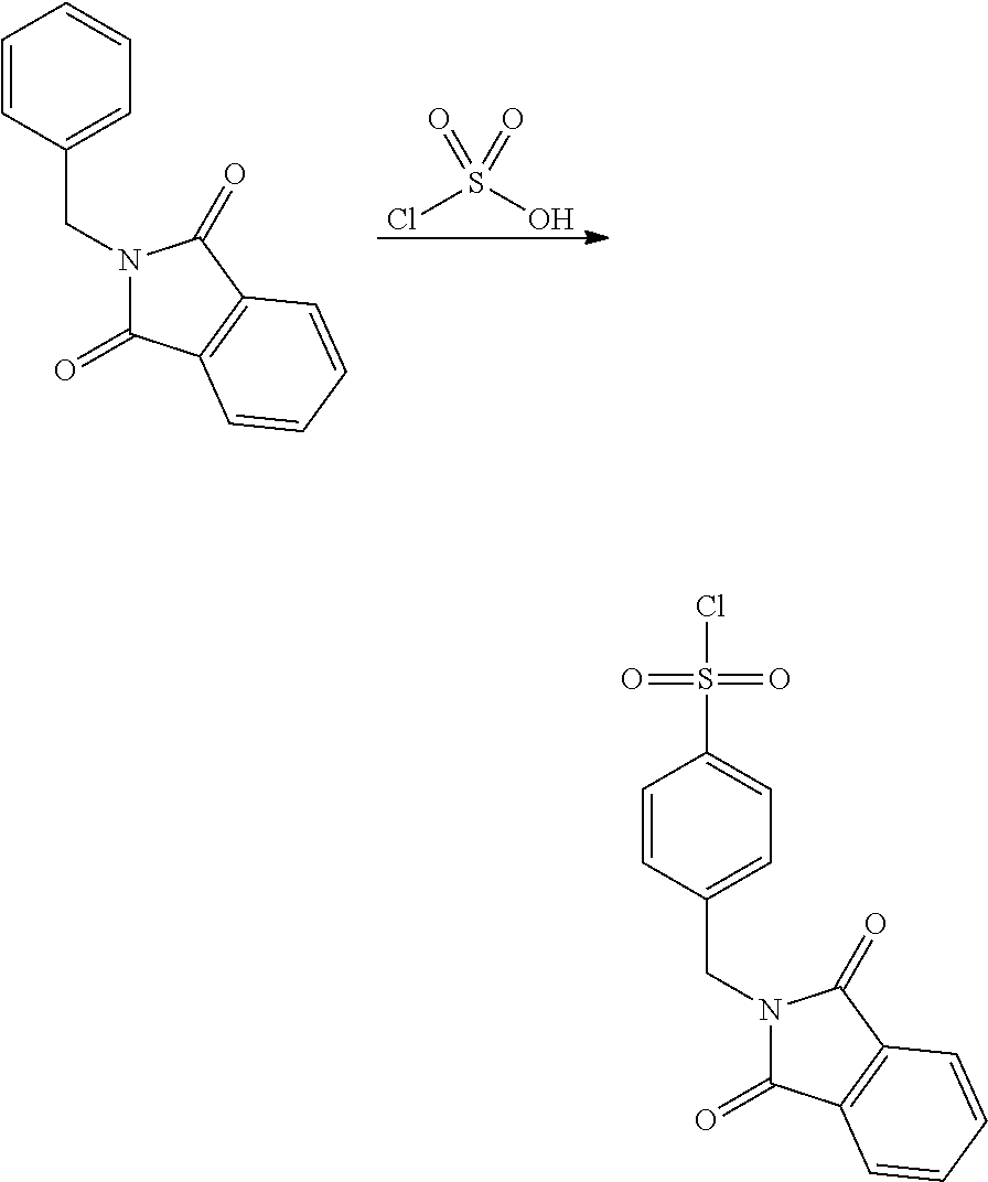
ClS(O)(=O)=O.C1=CC(CN2C(=O)C3=C(C2=O)C=CC=C3)=CC=C1.C1=CC(CN2C(=O)C3=C(C2=O)C=CC=C3)=CC=C1S(=O)(=O)Cl
